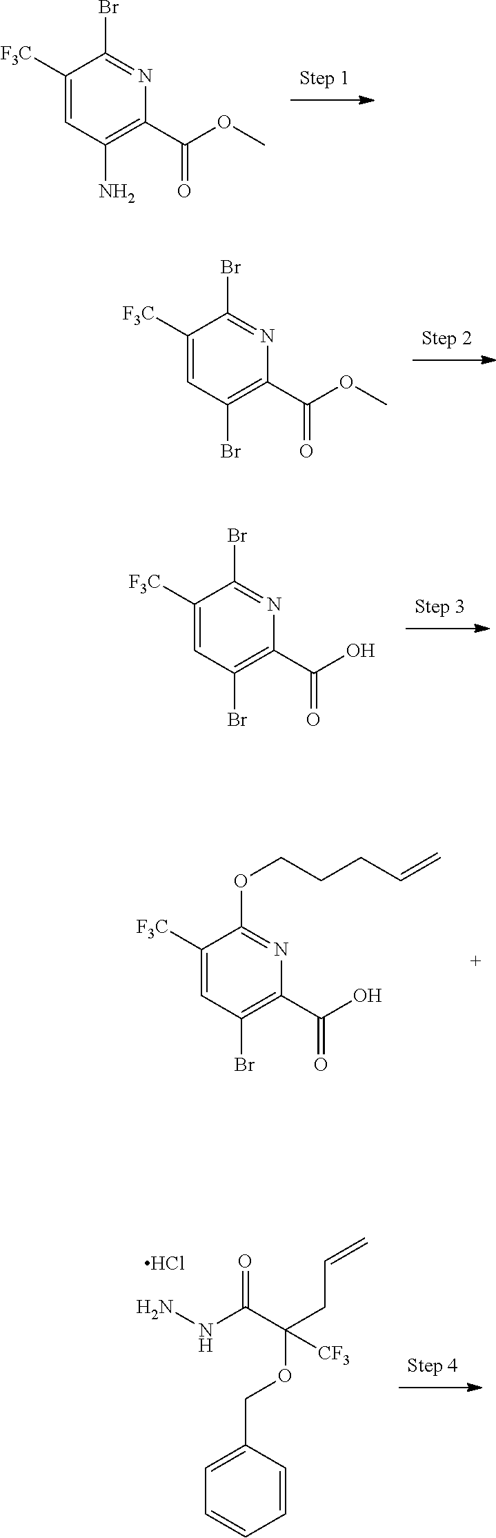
C(C1=C(Br)C=C([F3C])C(OCCCC=C)=N1)(O)=O.C(C1=C(Br)C=C([F3C])C(Br)=N1)(O)=O.C(C1=C(N)C=C([F3C])C(Br)=N1)(OC)=O.C(C1=C(Br)C=C([F3C])C(Br)=N1)(OC)=O.NNC(C(CC=C)(OCC1=CC=CC=C1)[CF3])=O.Cl
